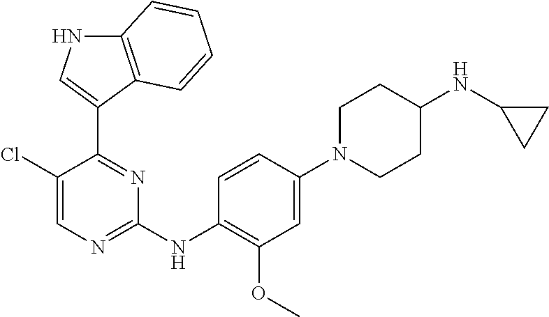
C1(Cl)=CN=C(NC2=C(OC)C=C(N3CCC(NC4CC4)CC3)C=C2)N=C1C1=CNC2=C1C=CC=C2
